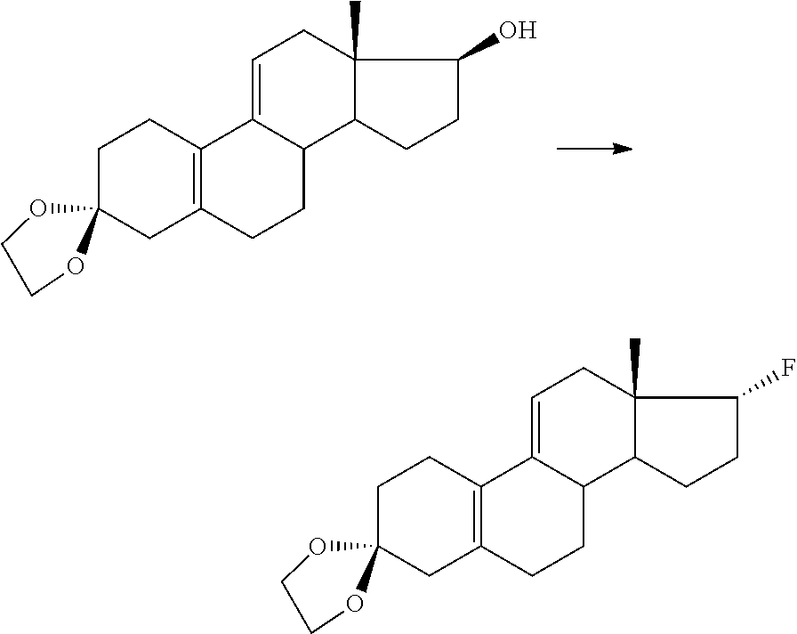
C1C2(CC3=C(C1)C1=CCC4(C)C(C1CC3)CCC4O)OCCO2.C1C2(CC3=C(C1)C1=CCC4(C)C(C1CC3)CCC4F)OCCO2
